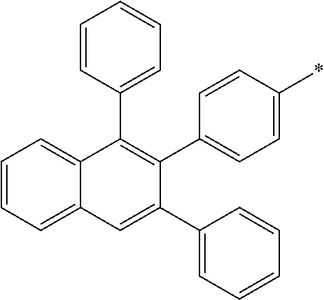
C1=C(C2=CC=CC=C2)C(C2=CC=C(*)C=C2)=C(C2=CC=CC=C2)C2=CC=CC=C12
